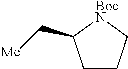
C1CC[BocN]C1C[Me]
